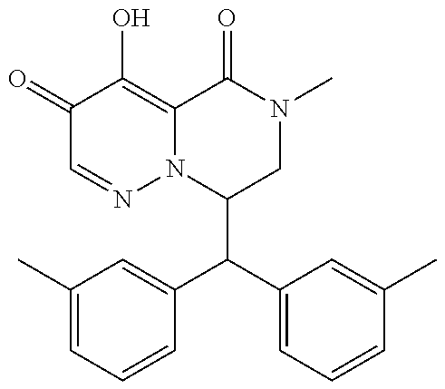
C1(C(C2=CC=CC(C)=C2)C2=CC(C)=CC=C2)CN(C)C(=O)C2=C(O)C(=O)C=NN12
